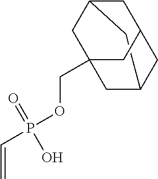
C1CC2CC3CC(COP(C=C)(=O)O)(C2)CC1C3
